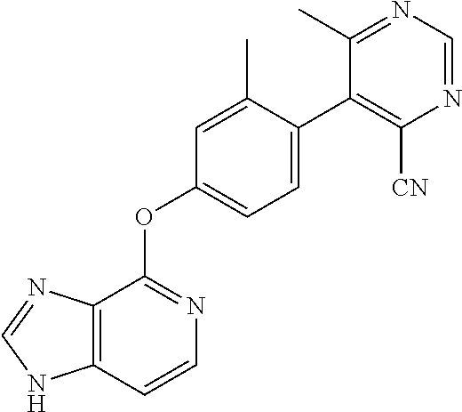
C12=C(C=CN=C1OC1=CC=C(C3=C([CN])N=CN=C3C)C(C)=C1)NC=N2
